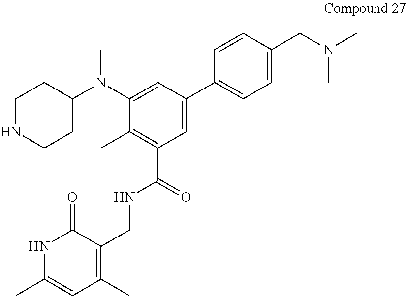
C1(C2=CC(C(=O)NCC3=C(C)C=C(C)NC3=O)=C(C)C(N(C)C3CCNCC3)=C2)=CC=C(CN(C)C)C=C1
